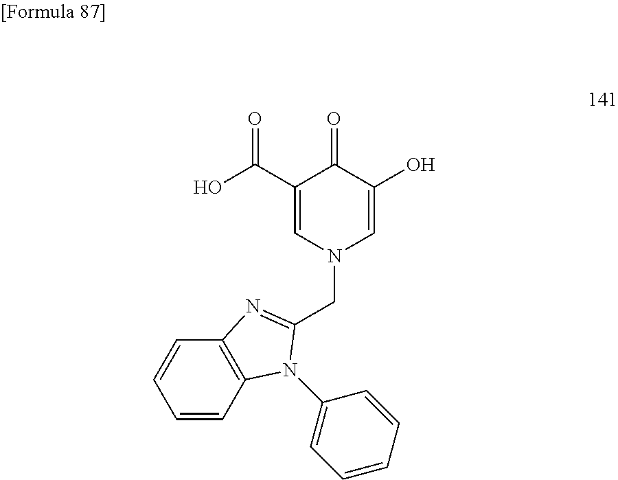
N1(CC2=NC3=C(C=CC=C3)N2C2=CC=CC=C2)C=C(O)C(=O)C(C(O)=O)=C1
